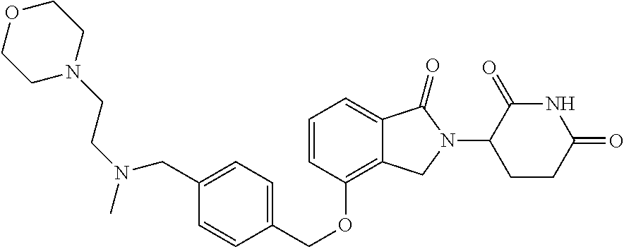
C1=CC(OCC2=CC=C(CN(CCN3CCOCC3)C)C=C2)=C2C(=C1)C(=O)N(C1CCC(=O)NC1=O)C2
